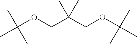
CC(OCC(COC(C)(C)C)(C)C)(C)C
